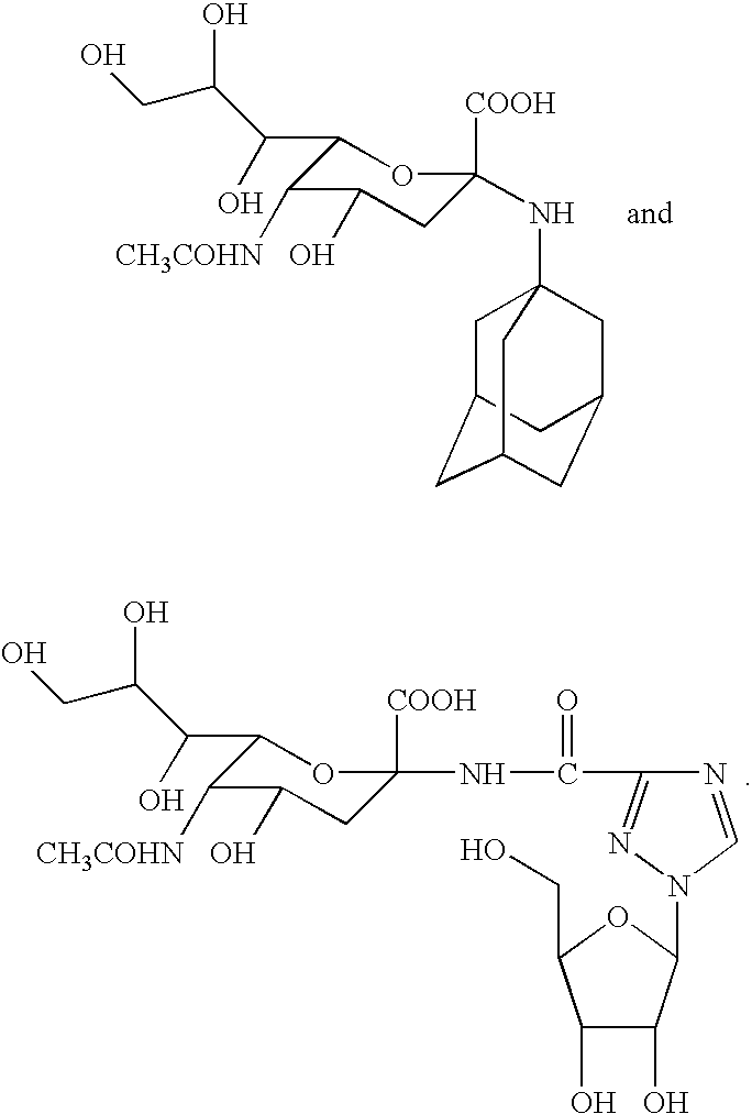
C1C([COOH])(NC23CC4CC(CC(C2)C4)C3)OC(C(O)C(CO)O)C([CH3COHN])C1O.C1C([COOH])(NC(=O)C2=NN(C3C(O)C(O)C(CO)O3)C=N2)OC(C(O)C(CO)O)C([CH3COHN])C1O
